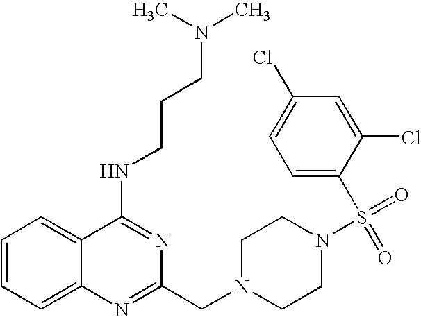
C1=CC=C2C(=C1)C(NCCCN(C)C)=NC(CN1CCN(S(=O)(=O)C3=CC=C(Cl)C=C3Cl)CC1)=N2
